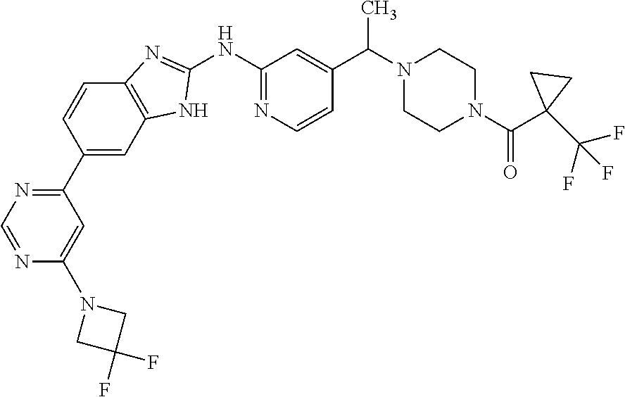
C12=C(C=C(C3=NC=NC(N4CC(F)(F)C4)=C3)C=C1)NC(NC1=NC=CC(C(N3CCN(C(C4(C(F)(F)F)CC4)=O)CC3)C)=C1)=N2
